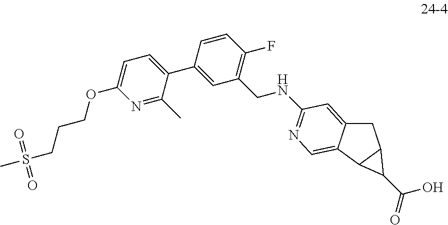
C1C2=CC(NCC3=C(F)C=CC(C4=CC=C(OCCCS(C)(=O)=O)N=C4C)=C3)=NC=C2C2C1C2C(=O)O
